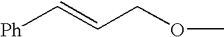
[Ph]C=CCOC
